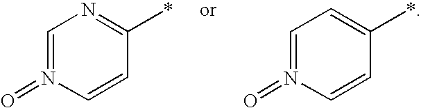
C1=N(=O)C=CC(*)=N1.C1=N(=O)C=CC(*)=C1
